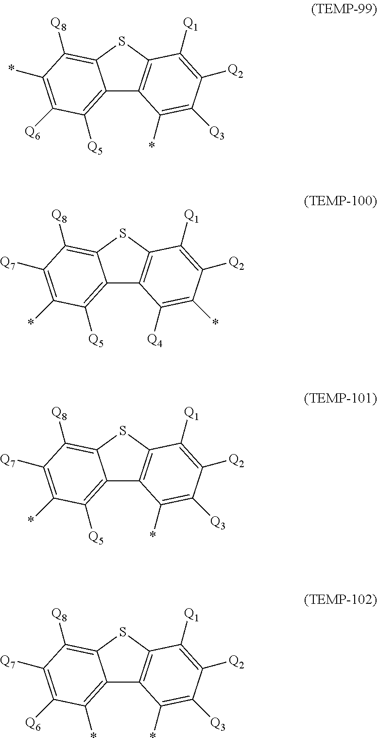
C12=C(SC3=C([Q8])C(*)=C([Q6])C([Q5])=C13)C([Q1])=C([Q2])C([Q3])=C2*.C12=C(SC3=C([Q8])C([Q7])=C(*)C([Q5])=C13)C([Q1])=C([Q2])C(*)=C2[Q4].C12=C(SC3=C([Q8])C([Q7])=C(*)C([Q5])=C13)C([Q1])=C([Q2])C([Q3])=C2*.C12=C(SC3=C([Q8])C([Q7])=C([Q6])C(*)=C13)C([Q1])=C([Q2])C([Q3])=C2*
